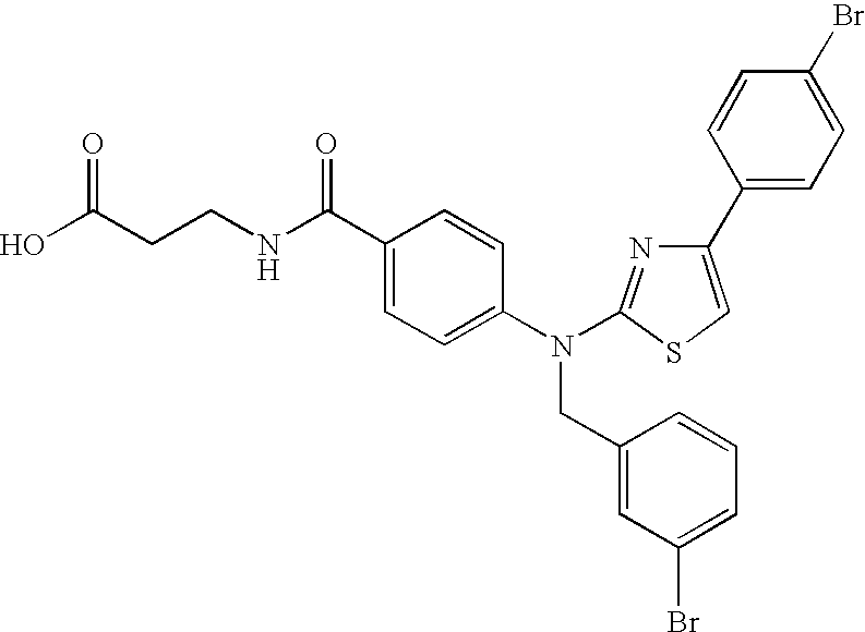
OC(CCNC(C1=CC=C(N(CC2=CC(Br)=CC=C2)C2=NC(C3=CC=C(Br)C=C3)=CS2)C=C1)=O)=O
